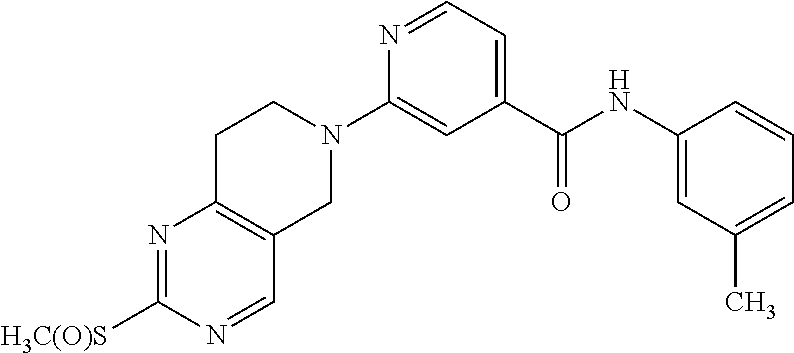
N1=C([H3C(O)S])N=CC2=C1CCN(C1=CC(C(NC3=CC(C)=CC=C3)=O)=CC=N1)C2
